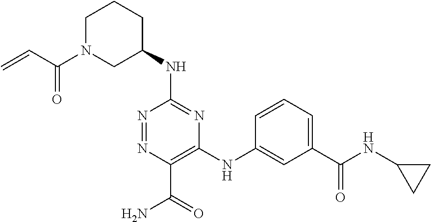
C1(NC2CCCN(C(=O)C=C)C2)=NC(NC2=CC(C(NC3CC3)=O)=CC=C2)=C(C(=O)N)N=N1
